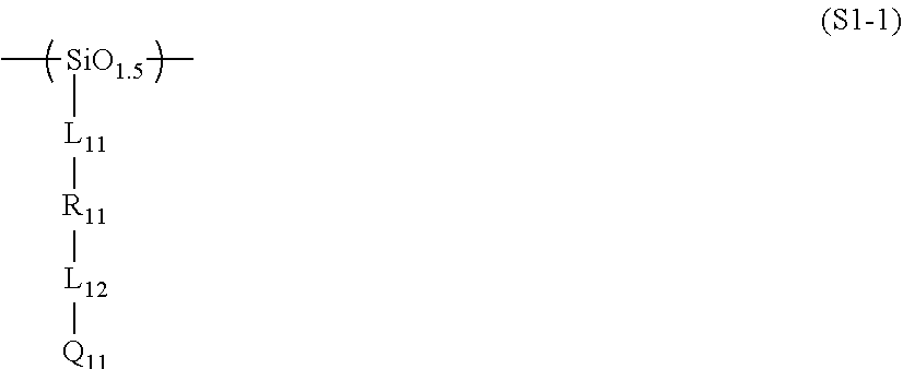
C[SiO1.5](C)[L11][R11][L12][Q11]
